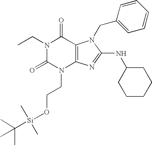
N1(CC)C(=O)N(CCO[Si](C)(C)C(C)(C)C)C2=C(C1=O)N(CC1=CC=CC=C1)C(NC1CCCCC1)=N2
